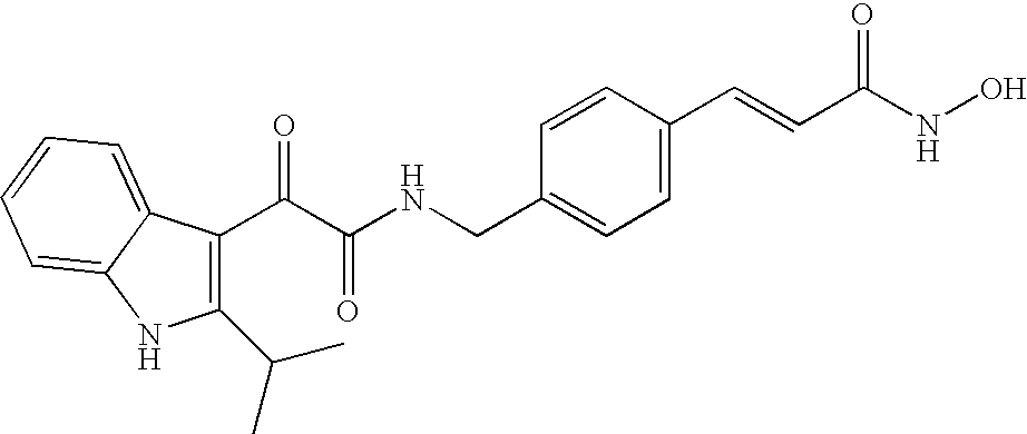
C(C(NCC1=CC=C(C=CC(NO)=O)C=C1)=O)(C1=C(C(C)C)NC2=CC=CC=C12)=O
